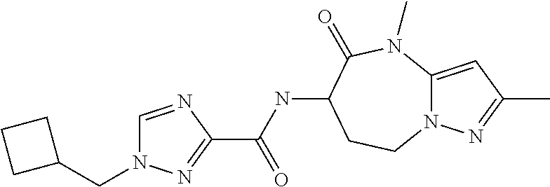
C12=CC(C)=NN1CCC(NC(C1=NN(CC3CCC3)C=N1)=O)C(=O)N2C
